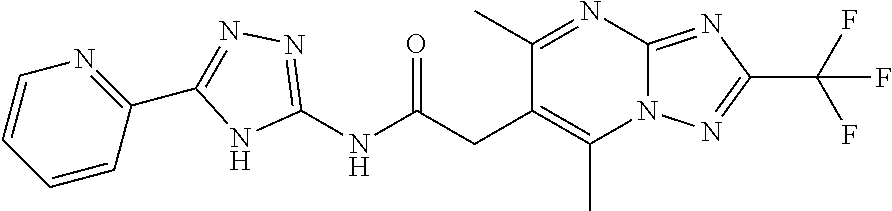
C1(NC(CC2=C(C)N3C(=NC(C(F)(F)F)=N3)N=C2C)=O)=NN=C(C2=NC=CC=C2)N1
